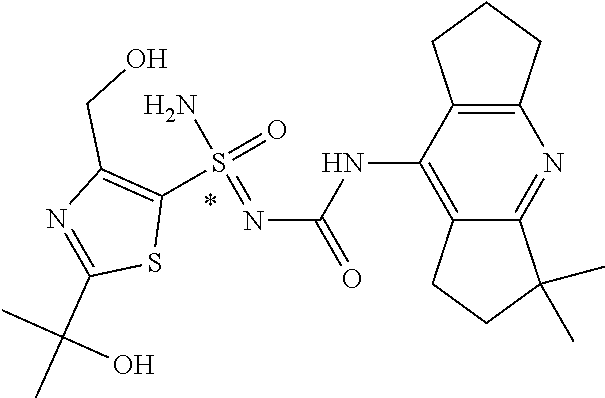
C12=C(C(NC(N=S(=O)(N)C3=C(CO)N=C(C(C)(C)O)S3)=O)=C3C(=N1)C(C)(C)CC3)CCC2
